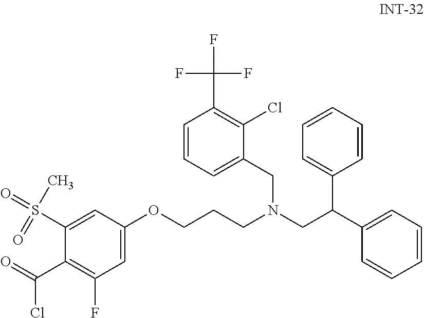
C1=C(OCCCN(CC(C2=CC=CC=C2)C2=CC=CC=C2)CC2=CC=CC(C(F)(F)F)=C2Cl)C=C(S(=O)(C)=O)C(C(=O)Cl)=C1F
